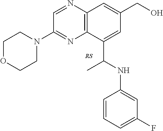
C12=C(N=CC(N3CCOCC3)=N1)C=C(CO)C=C2C(NC1=CC(F)=CC=C1)C
